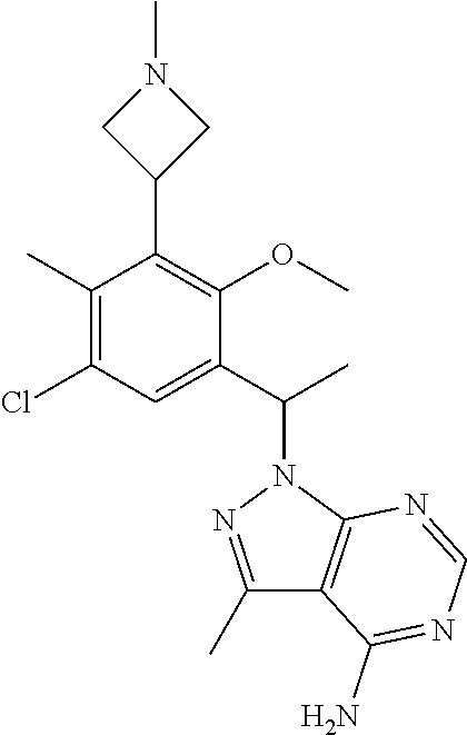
C1(C)=NN(C(C)C2=CC(Cl)=C(C)C(C3CN(C)C3)=C2OC)C2=C1C(N)=NC=N2
